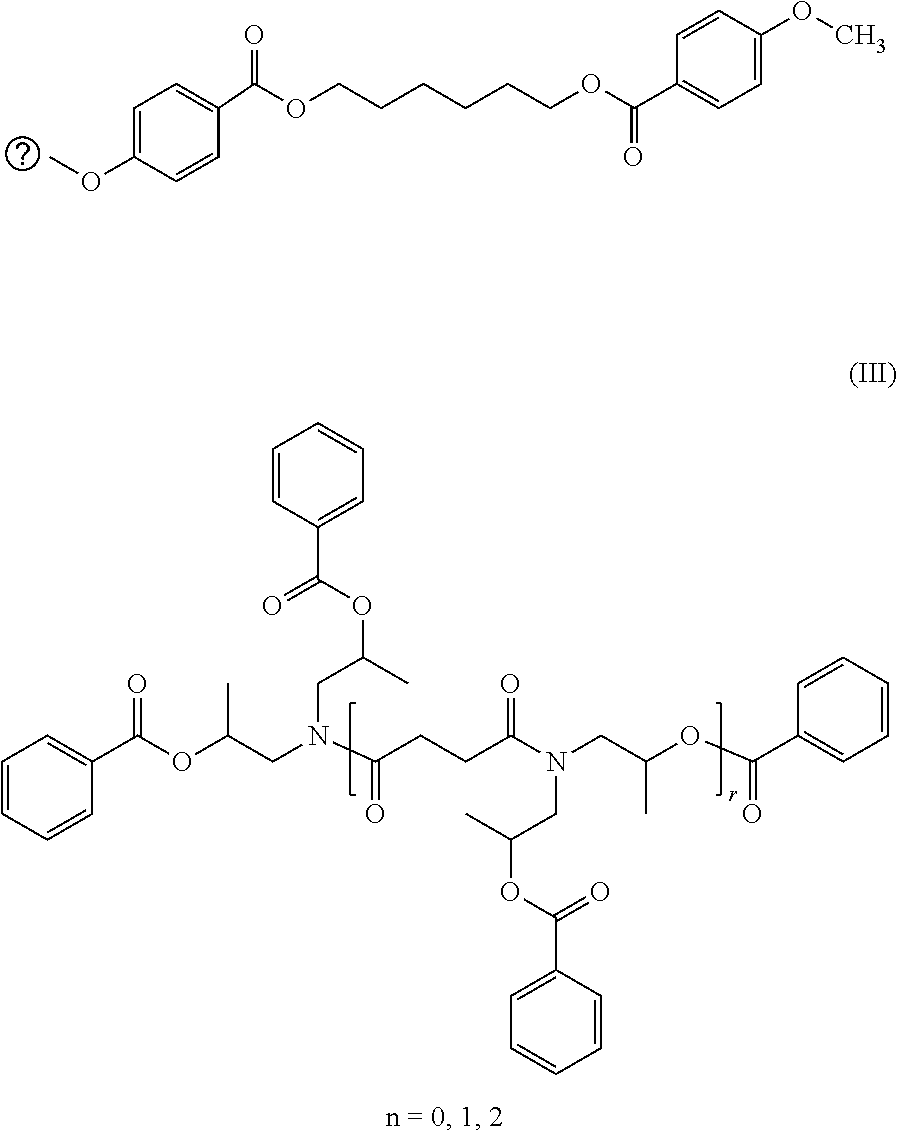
C1=C(OC)C=CC(C(OCCCCCCOC(C2=CC=C(OC)C=C2)=O)=O)=C1.C1=CC(C(=O)OC(CN(CC(OC(C2=CC=CC=C2)=O)C)C(CCC(N(CC(OC(C2=CC=CC=C2)=O)C)CC(C)OC(=O)C2=CC=CC=C2)=O)=O)C)=CC=C1
